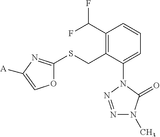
C1(C(F)F)=C(CSC2=NC([A])=CO2)C(N2N=NN(C)C2=O)=CC=C1
